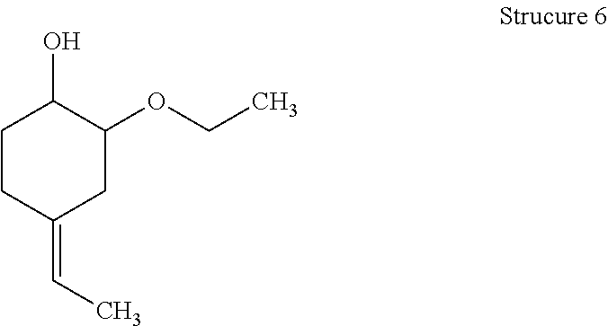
C1CC(=CC)CC(OCC)C1O
